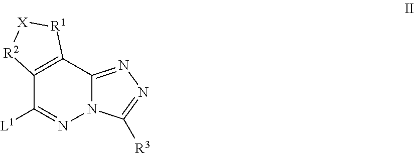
C12=C(C3=NN=C([R3])N3N=C1[L1])[R1][X][R2]2
